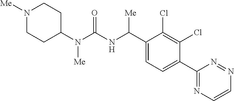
C1(N(C(NC(C2=CC=C(C3=NC=CN=N3)C(Cl)=C2Cl)[Me])=O)[Me])CCN([Me])CC1
